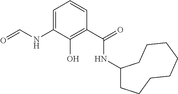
C1=C(NC=O)C(O)=C(C(NC2CCCCCCCC2)=O)C=C1
